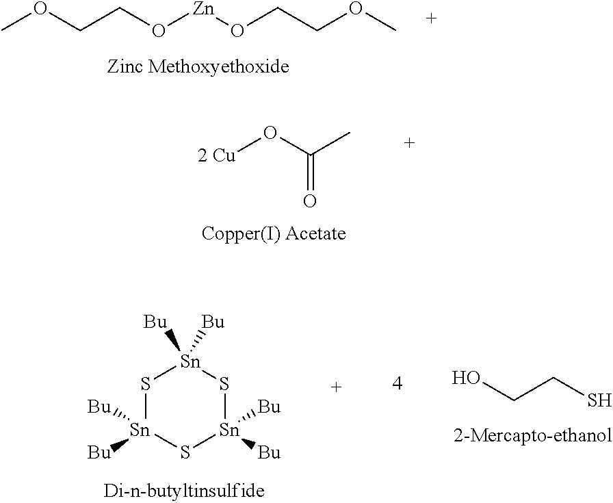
COCCO[Zn]OCCOC.[2 Cu]OC(C)=O.OCCS.S1[Sn]([Bu])([Bu])S[Sn]([Bu])([Bu])S[Sn]1([Bu])[Bu]
